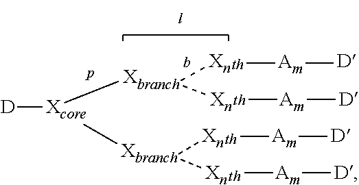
[Am].[Am].[Am].[Am].[D].[D].[D].[D].[D][Xcore]([Xbranch]([Xn])[Xn])[Xbranch]([Xn])[Xn]
